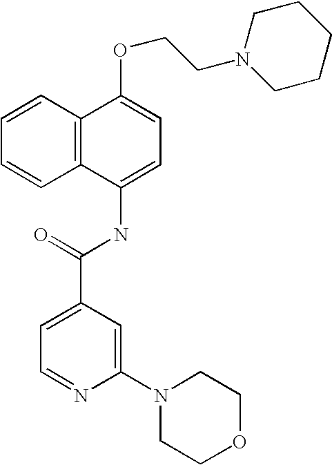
C1=CC2=C(C=C1)C(NC(C1=CC=NC(N3CCOCC3)=C1)=O)=CC=C2OCCN1CCCCC1
